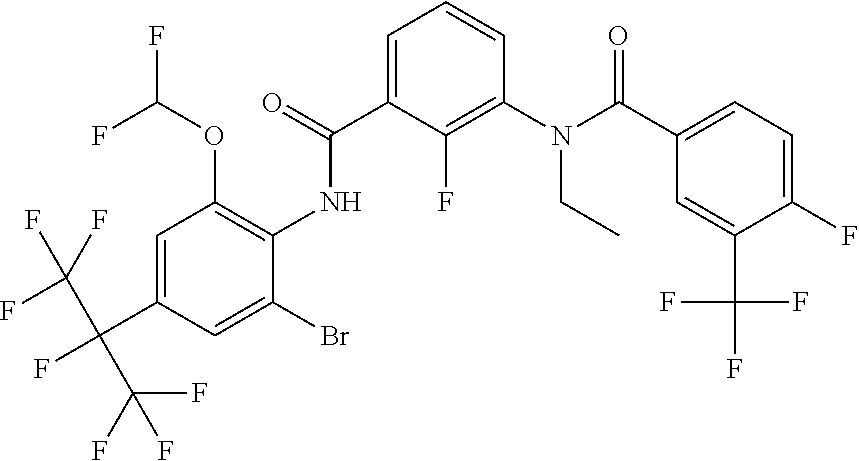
C1=C(C(F)(C(F)(F)F)C(F)(F)F)C=C(Br)C(NC(C2=CC=CC(N(C(C3=CC=C(F)C(C(F)(F)F)=C3)=O)CC)=C2F)=O)=C1OC(F)F
